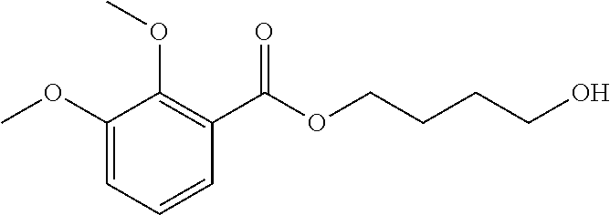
C1(OC)=CC=CC(C(OCCCCO)=O)=C1OC
